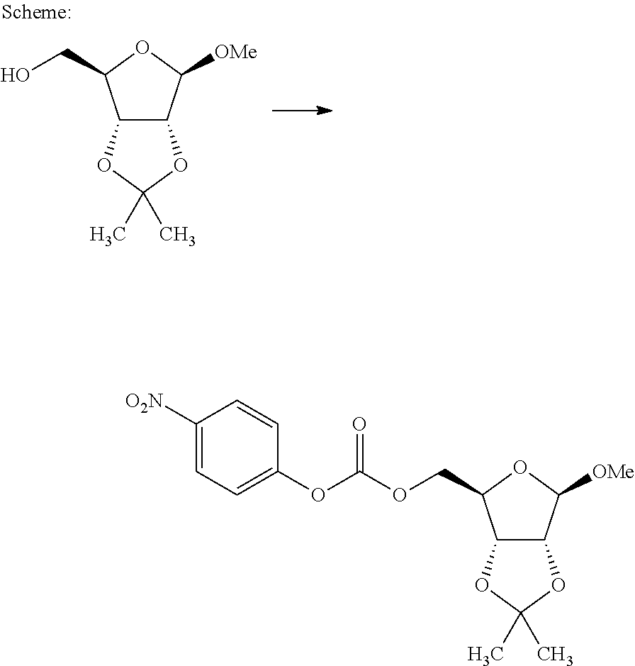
C12C(C([OMe])OC1CO)OC(C)(C)O2.C12C(C([OMe])OC1COC(OC1=CC=C([O2N])C=C1)=O)OC(C)(C)O2
